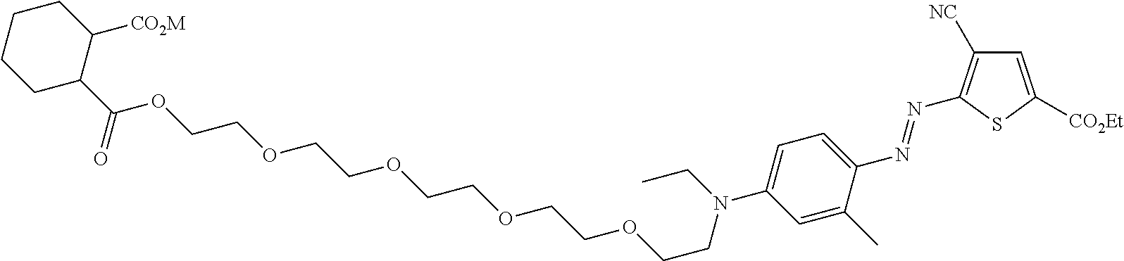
C1CCC(C(OCCOCCOCCOCCOCCN(C2=CC=C(N=NC3=C([NC])C=C([CO2Et])S3)C(C)=C2)CC)=O)C([CO2M])C1
